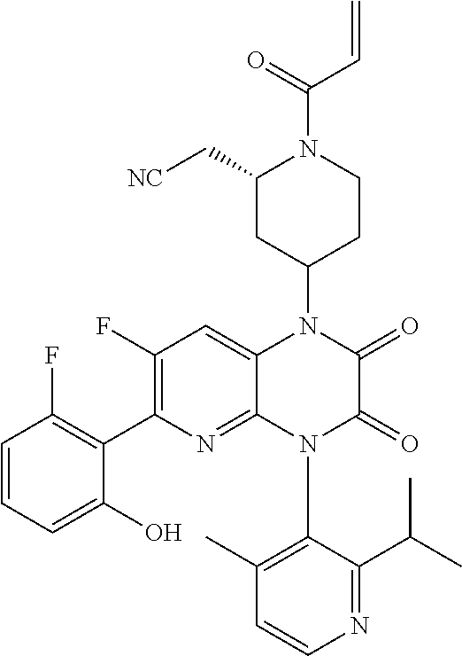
C1(F)=C(C2=C(F)C=CC=C2O)N=C2C(=C1)N(C1CCN(C(=O)C=C)C(C[NC])C1)C(=O)C(=O)N2C1=C(C)C=CN=C1C(C)C
